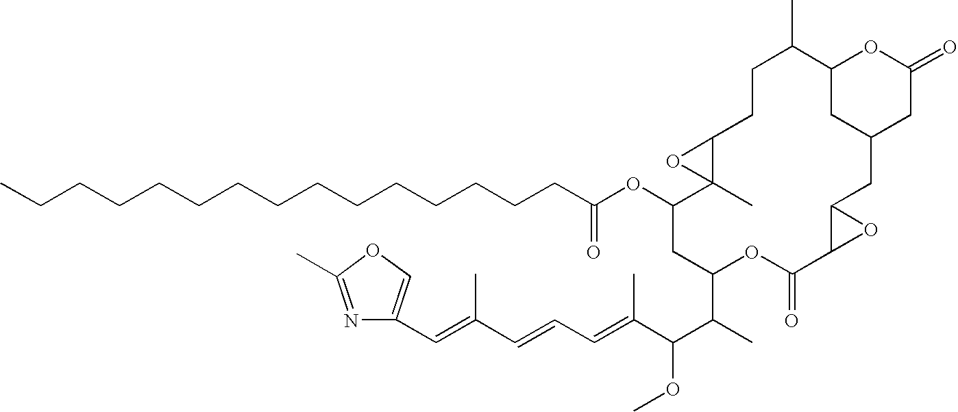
C(CCCCCCCCCCCCCC(OC1C2(C)C(O2)CCC(C)C2OC(=O)CC(CC3C(C(=O)OC(C(C)C(C(=CC=CC(=CC4=COC(C)=N4)C)C)OC)C1)O3)C2)=O)C
